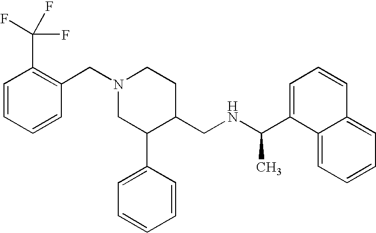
N1(CC2=C(C(F)(F)F)C=CC=C2)CC(C2=CC=CC=C2)C(CNC(C2=CC=CC3=CC=CC=C23)C)CC1
